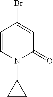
BrC1=CC(=O)N(C2CC2)C=C1
